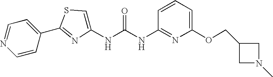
C1=CC(C2=NC(NC(NC3=NC(OCC4CN(C)C4)=CC=C3)=O)=CS2)=CC=N1
